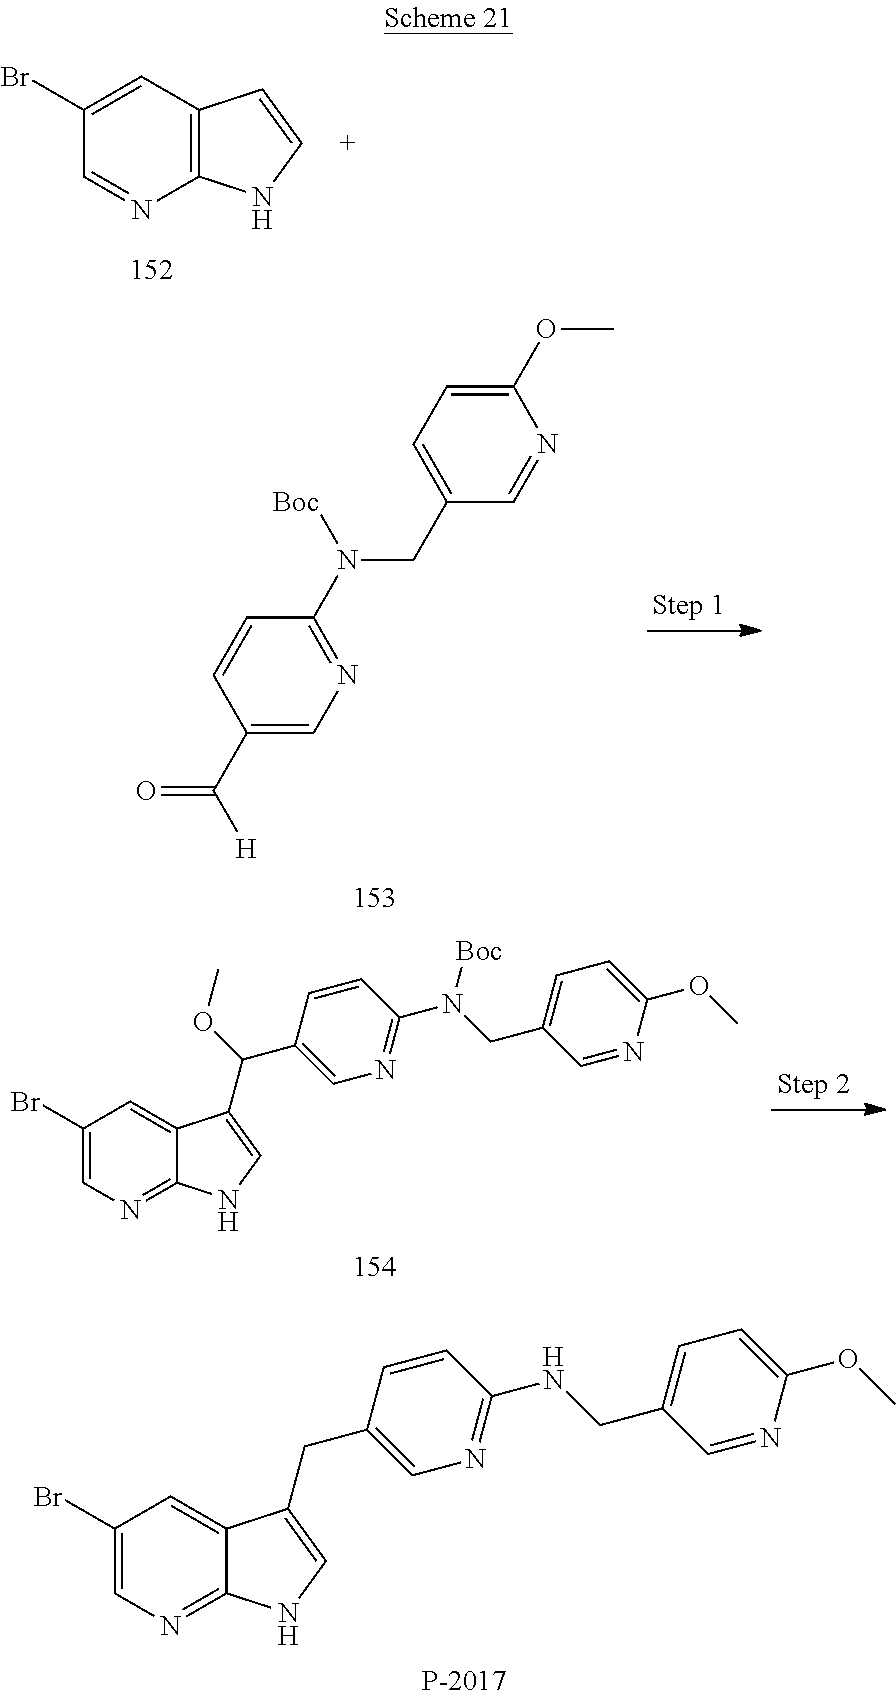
C1(Br)=CN=C2C(=C1)C(CC1=CN=C(NCC3=CC=C(OC)N=C3)C=C1)=CN2.C1(Br)=CC2=C(N=C1)NC=C2.N1=C(N(CC2=CC=C(OC)N=C2)[Boc])C=CC(C(=O)[H])=C1.C1(Br)=CN=C2C(=C1)C(C(C1=CN=C(N(CC3=CC=C(OC)N=C3)[Boc])C=C1)OC)=CN2
